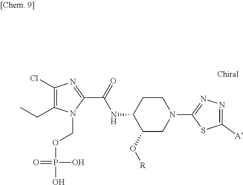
C1(Cl)=C(CC)N(COP(O)(O)=O)C(C(=O)NC2C(O[R])CN(C3=NN=C([A])S3)CC2)=N1
